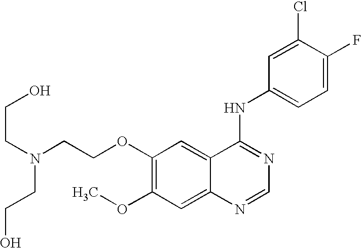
C(N(CCOC1=C(OC)C=C2C(=C1)C(NC1=CC=C(F)C(Cl)=C1)=NC=N2)CCO)CO
